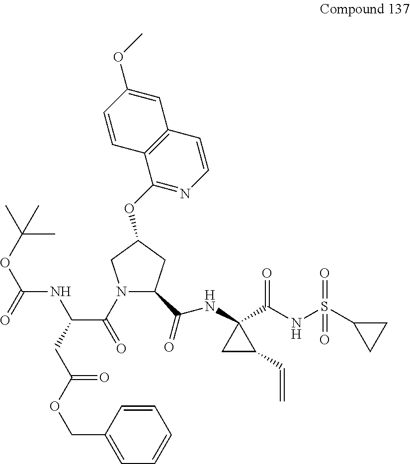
N1(C(=O)C(CC(OCC2=CC=CC=C2)=O)NC(OC(C)(C)C)=O)C(C(=O)NC2(C(NS(C3CC3)(=O)=O)=O)CC2C=C)CC(OC2=NC=CC3=C2C=CC(OC)=C3)C1
